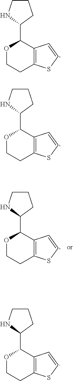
O1CCC2=C(C1C1CCCN1)C=CS2.O1CCC2=C(C1C1CCCN1)C=CS2.O1CCC2=C(C1C1CCCN1)C=CS2.O1CCC2=C(C1C1CCCN1)C=CS2
